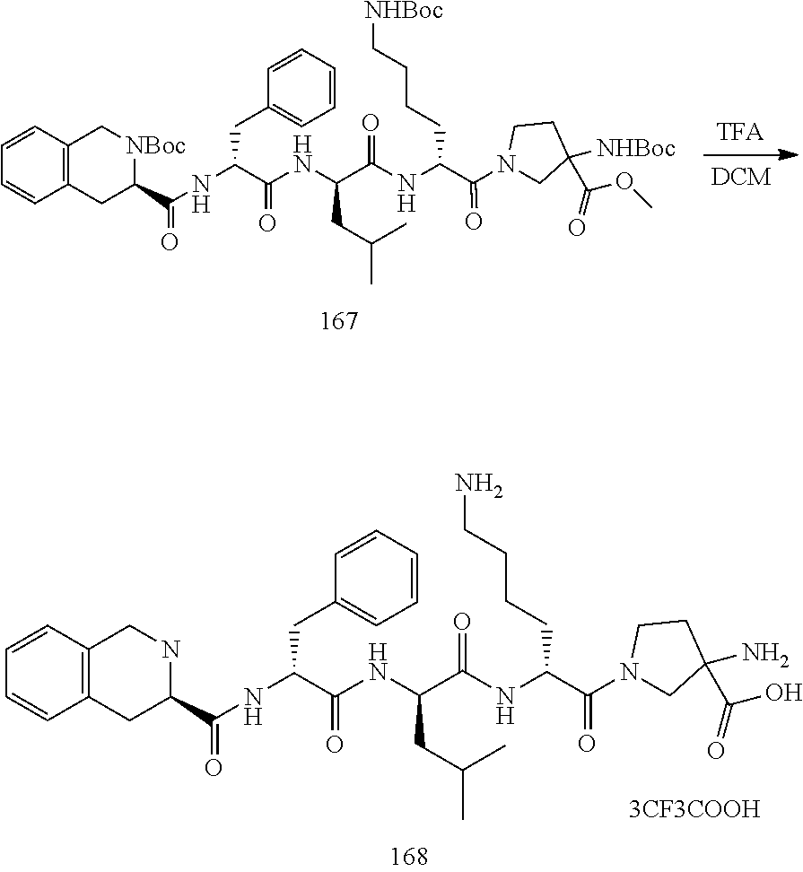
C1=CC=CC=C1CC(C(=O)NC(CC(C)C)C(NC(C(N1CC([NHBoc])(C(=O)OC)CC1)=O)CCCC[NHBoc])=O)NC(C1CC2=C(C=CC=C2)C[NBoc]1)=O.C1=CC=CC=C1CC(C(=O)NC(CC(C)C)C(NC(C(N1CC(N)(C(=O)O)CC1)=O)CCCCN)=O)NC(C1CC2=C(C=CC=C2)CN1)=O
